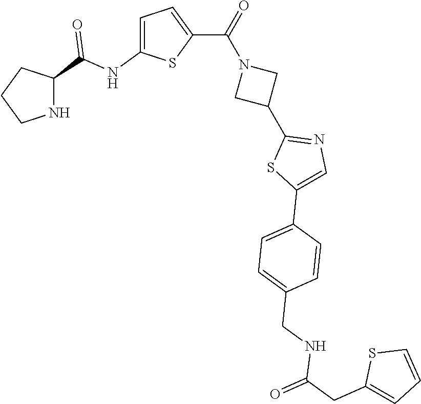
C1CNC(C(NC2=CC=C(C(=O)N3CC(C4=NC=C(C5=CC=C(CNC(CC6=CC=CS6)=O)C=C5)S4)C3)S2)=O)C1
